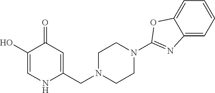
C1(O)=CNC(CN2CCN(C3=NC4=CC=CC=C4O3)CC2)=CC1=O
